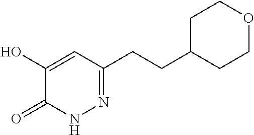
C1(O)=CC(CCC2CCOCC2)=NNC1=O
